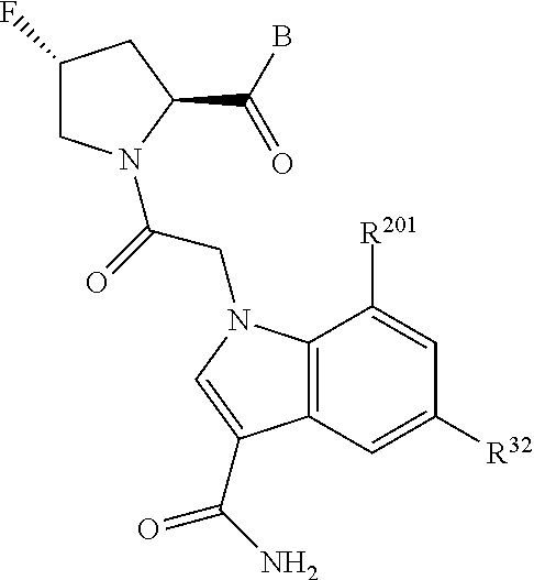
C1(F)CN(C(=O)CN2C3=C(C=C([R32])C=C3[R201])C(C(=O)N)=C2)C(C(B)=O)C1
